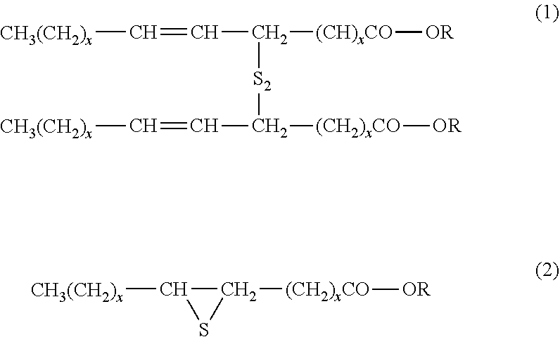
[CH3(CH2)x]C=CC([S2]C(C=C[CH3(CH2)x])[(CH2)xCO][OR])[(CH)xCO][OR].[CH3(CH2)x]C1C([(CH2)xCO][OR])S1
